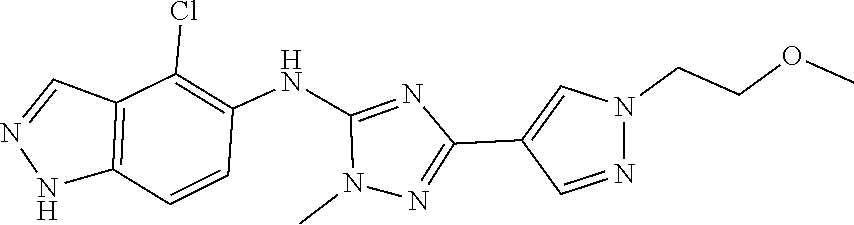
N1N=CC2=C1C=CC(NC1=NC(C3=CN(CCOC)N=C3)=NN1C)=C2Cl
